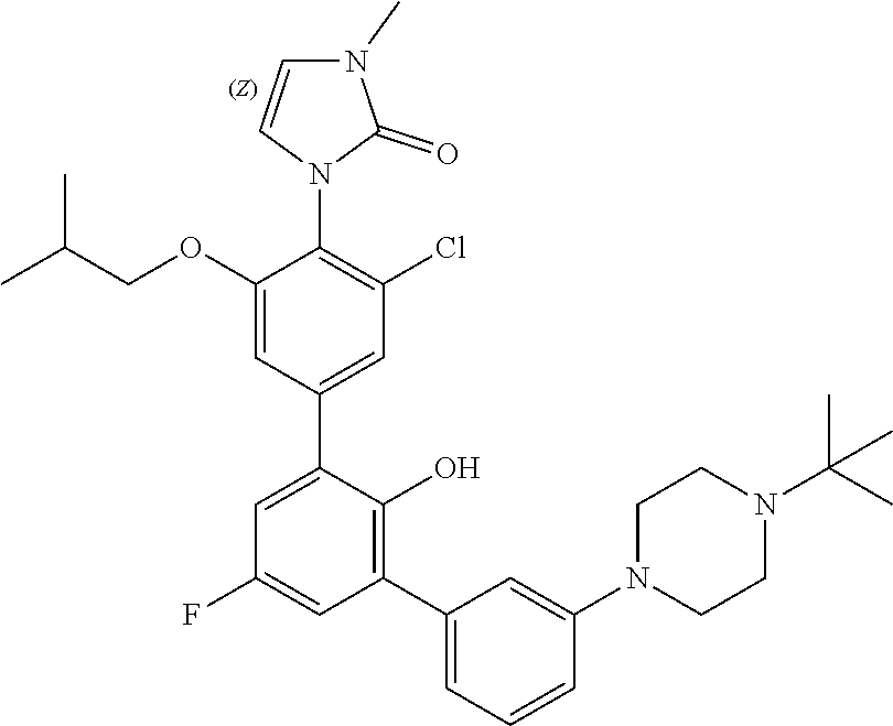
C1=C(OCC(C)C)C(N2C(=O)N(C)C=C2)=C(Cl)C=C1C1=CC(F)=CC(C2=CC=CC(N3CCN(C(C)(C)C)CC3)=C2)=C1O
